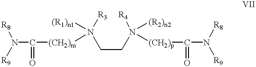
C(CN([R4])([(R2)n2])[(CH2)p]C(N([R9])[R8])=O)N([R3])([(R1)n1])[(CH2)m]C(N([R9])[R8])=O
